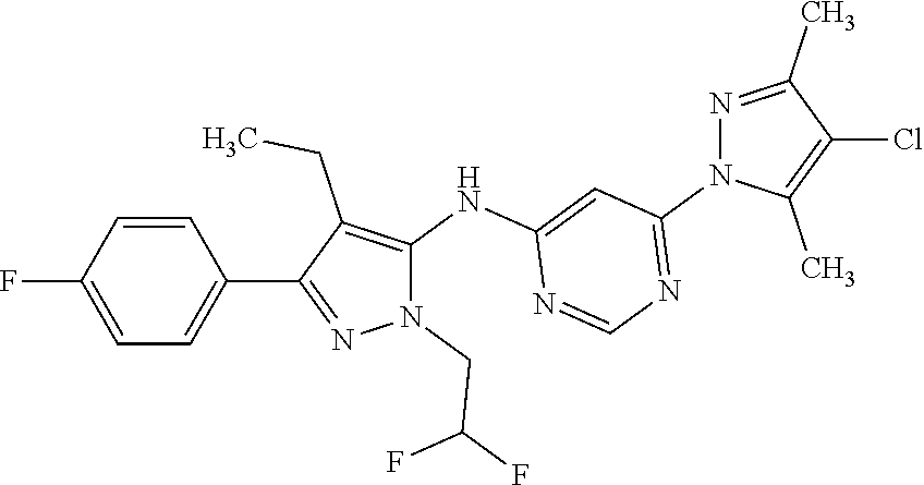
FC1=CC=C(C2=NN(CC(F)F)C(NC3=CC(N4C(C)=C(Cl)C(C)=N4)=NC=N3)=C2CC)C=C1
